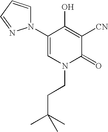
C1(N2C=CC=N2)=CN(CCC(C)(C)C)C(=O)C([CN])=C1O
